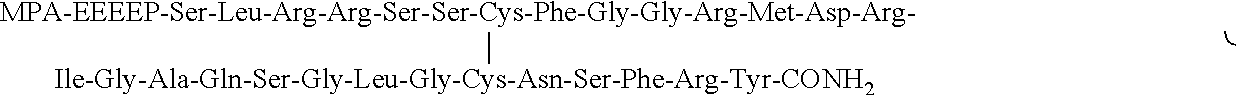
[MPA-EEEEP-Ser-Leu-Arg-Arg-Ser-Ser-Cys-Phe-Gly-Gly-Arg-Met-Asp-Arg-][Ile-Gly-Ala-Gln-Ser-Gly-Leu-Gly-Cys-Asn-Ser-Phe-Arg-Tyr-CONH2]
